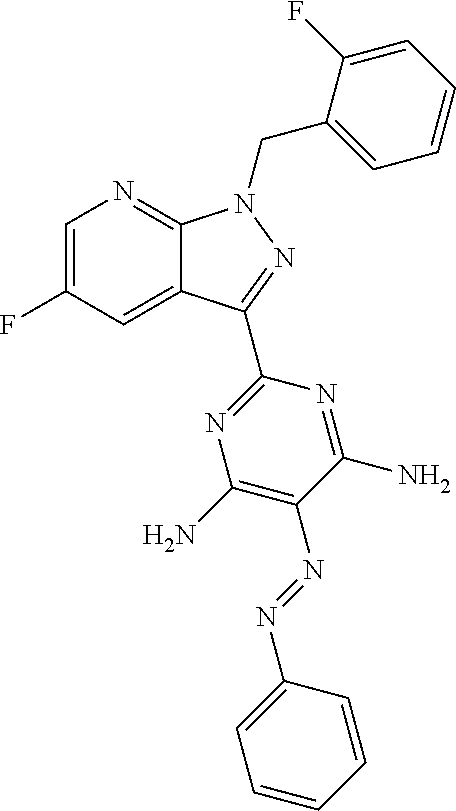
C1(N=NC2=C(N)N=C(C3=NN(CC4=CC=CC=C4F)C4=NC=C(F)C=C43)N=C2N)=CC=CC=C1
